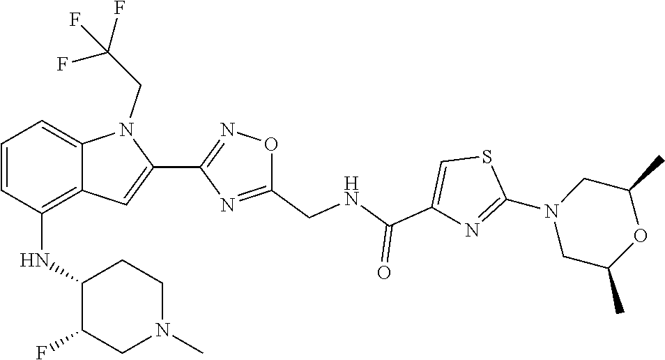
S1C(N2CC(C)OC(C)C2)=NC(C(=O)NCC2=NC(C3=CC4=C(NC5C(F)CN(C)CC5)C=CC=C4N3CC(F)(F)F)=NO2)=C1
